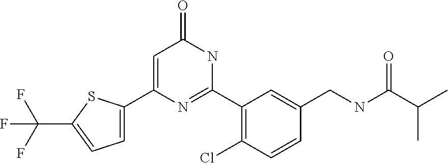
C1(C2=CC(=O)NC(C3=C(Cl)C=CC(CNC(C(C)C)=O)=C3)=N2)=CC=C(C(F)(F)F)S1
